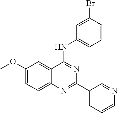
C1(OC)=CC=C2C(=C1)C(NC1=CC=CC(Br)=C1)=NC(C1=CC=CN=C1)=N2
